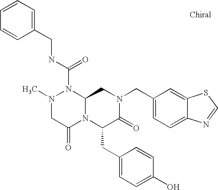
CN1CC(=O)N2C(N1C(NCC1=CC=CC=C1)=O)CN(CC1=CC=C3C(=C1)SC=N3)C(=O)C2CC1=CC=C(O)C=C1
